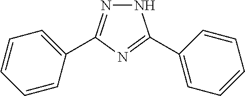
N1N=C(C2=CC=CC=C2)N=C1C1=CC=CC=C1
